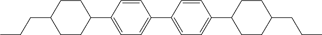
C1(C2=CC=C(C3=CC=C(C4CCC(CCC)CC4)C=C3)C=C2)CCC(CCC)CC1
